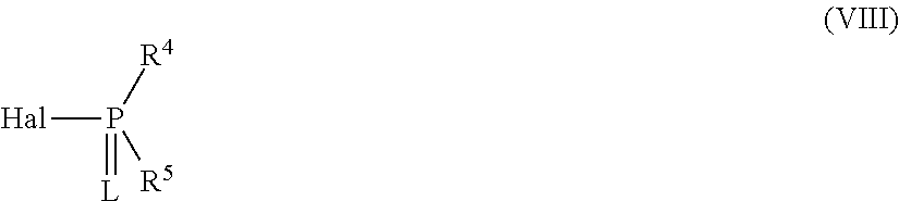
[Hal]P(=[L])([R4])[R5]
